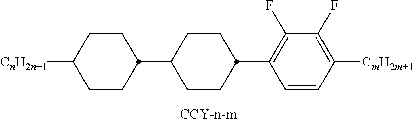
C1(F)=C([CmH2m+1])C=CC(C2CCC(C3CCC([CnH2n+1])CC3)CC2)=C1F
